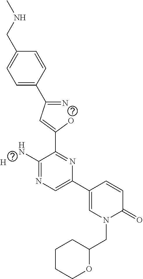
C1=C(C(=N)C=C(O)C2=NC(C3=CN(CC4CCCCO4)C(=O)C=C3)=CN=C2N)C=CC(CNC)=C1.[H]
